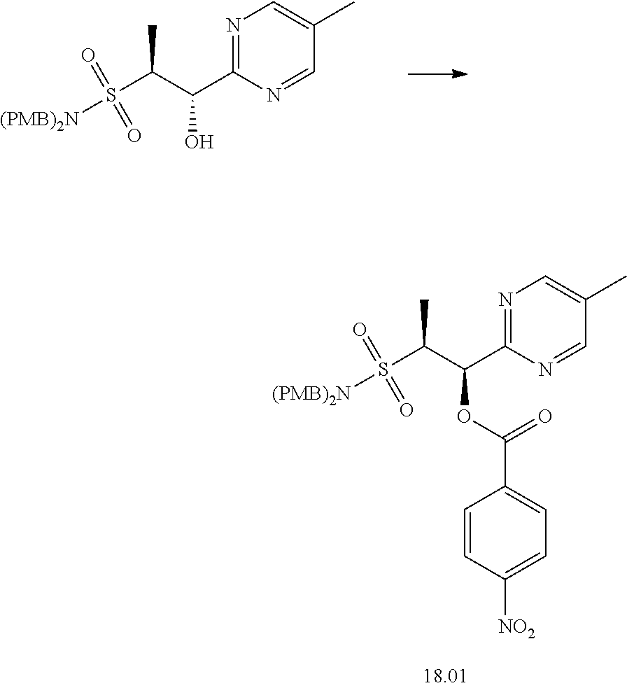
N1=C(C(C(S(=O)(=O)[(PMB)2N])C)OC(=O)C2=CC=C([NO2])C=C2)N=CC(C)=C1.N1=C(C(C(S(=O)(=O)[(PMB)2N])C)O)N=CC(C)=C1
